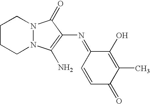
C1(O)=C(C)C(=O)C=CC1=NC1=C(N)N2CCCCN2C1=O
